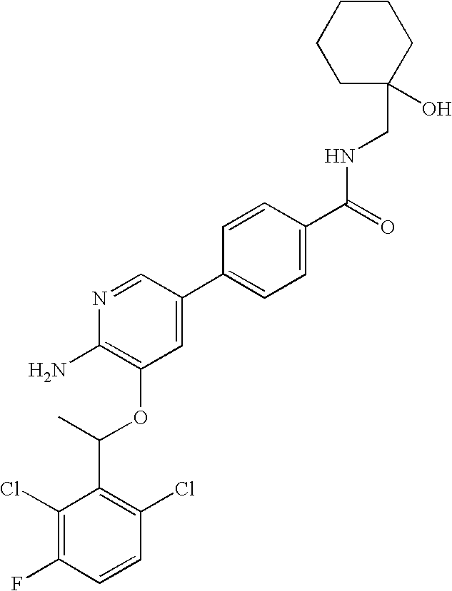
C1(Cl)=C(F)C=CC(Cl)=C1C(C)OC1=C(N)N=CC(C2=CC=C(C(=O)NCC3(O)CCCCC3)C=C2)=C1
